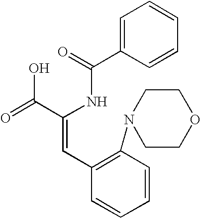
C1=C(C(=O)NC(C(=O)O)=CC2=C(N3CCOCC3)C=CC=C2)C=CC=C1
